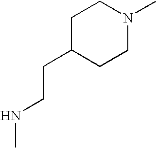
C1C(CCNC)CCN(C)C1
